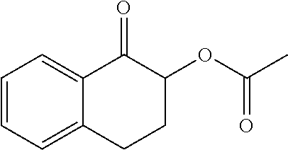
C1=CC=C2C(=C1)C(=O)C(OC(C)=O)CC2
